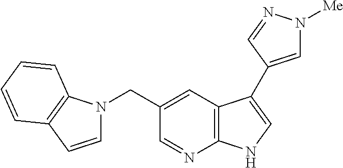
C1=NC2=C(C=C1CN1C=CC3=C1C=CC=C3)C(C1=CN([Me])N=C1)=CN2
